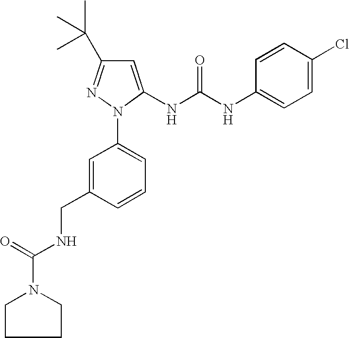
C1=CC(NC(NC2=CC(C(C)(C)C)=NN2C2=CC=CC(CNC(=O)N3CCCC3)=C2)=O)=CC=C1Cl
